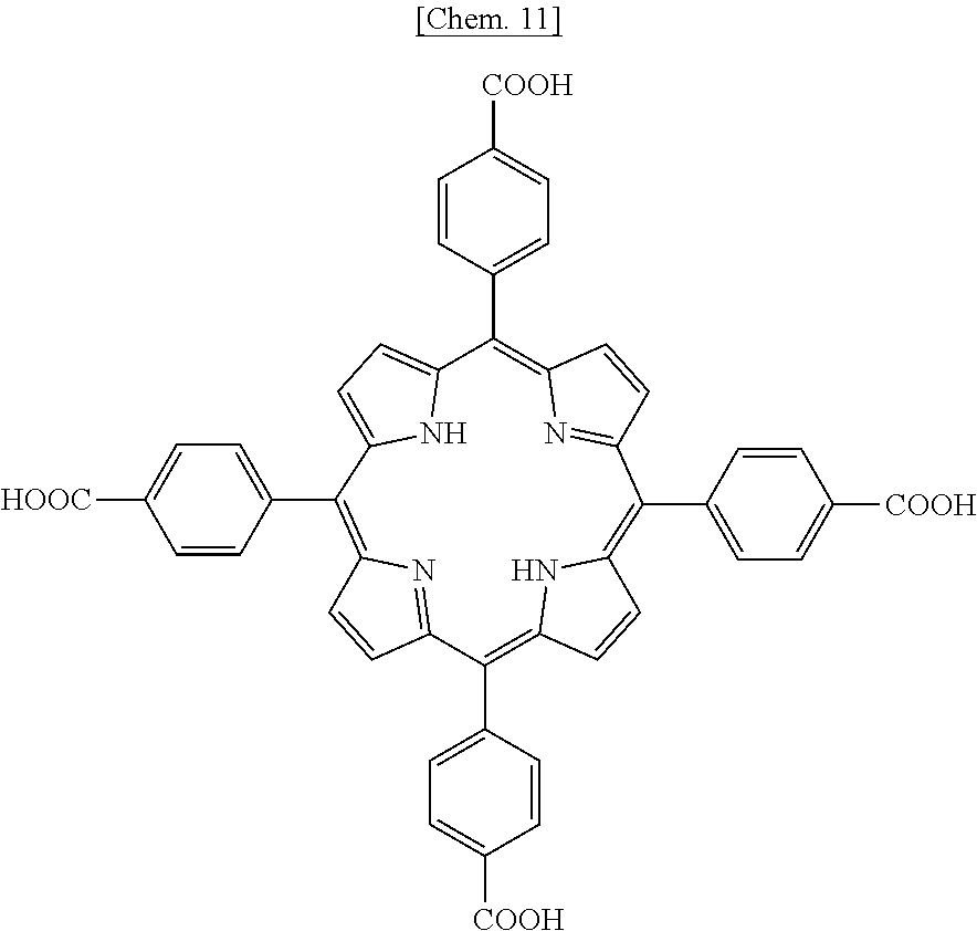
C1=CC(C2=C3N=C(C=C3)C(C3=CC=C([COOH])C=C3)=C3NC(=C(C4=CC=C([COOH])C=C4)C4=NC(=C(C5=CC=C([HOOC])C=C5)C5=CC=C2N5)C=C4)C=C3)=CC=C1[COOH]
